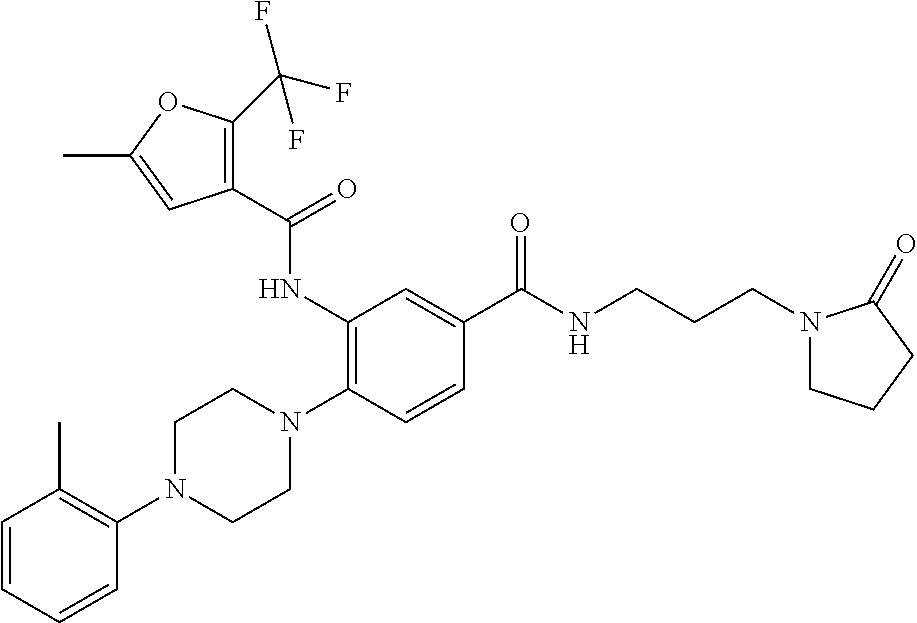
C1=CC=CC(N2CCN(C3=C(NC(C4=C(C(F)(F)F)OC(C)=C4)=O)C=C(C(NCCCN4CCCC4=O)=O)C=C3)CC2)=C1C
